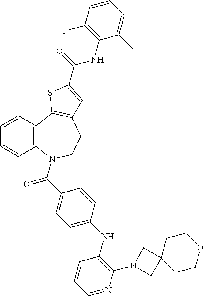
C1=CC2=C(C=C1)N(C(C1=CC=C(NC3=C(N4CC5(C4)CCOCC5)N=CC=C3)C=C1)=O)CCC1=C2SC(C(=O)NC2=C(F)C=CC=C2C)=C1
